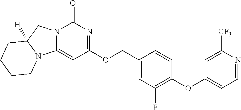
N12C(=CC(OCC3=CC(F)=C(OC4=CC=NC([CF3])=C4)C=C3)=NC1=O)N1C([H])(C2)CCCC1
